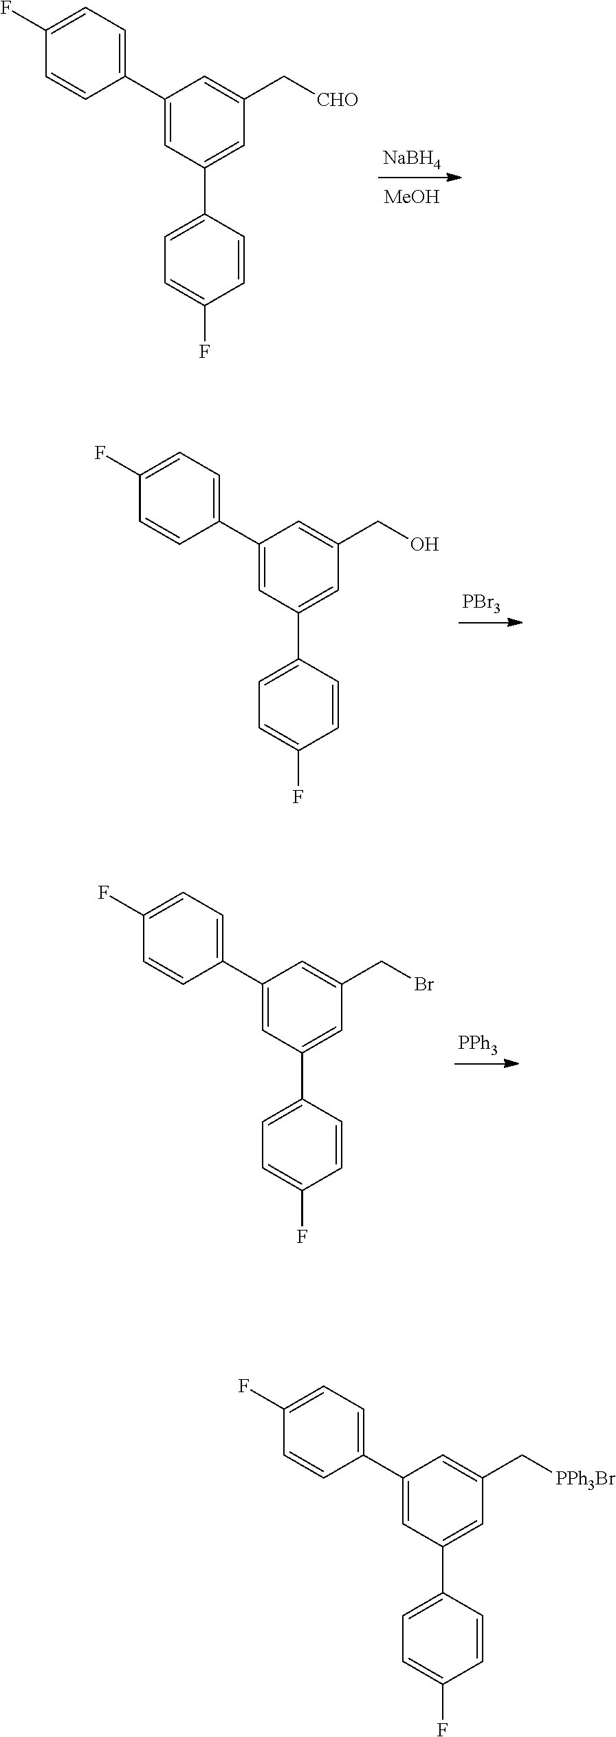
C1(C2=CC(C3=CC=C(F)C=C3)=CC(C[CHO])=C2)=CC=C(F)C=C1.[MeOH].[NaBH4].C1(C2=CC(C3=CC=C(F)C=C3)=CC(CO)=C2)=CC=C(F)C=C1.[PBr3].C1(C2=CC(C3=CC=C(F)C=C3)=CC(CBr)=C2)=CC=C(F)C=C1.[PPh3].C1(C2=CC(C3=CC=C(F)C=C3)=CC(C[PPh3Br])=C2)=CC=C(F)C=C1
